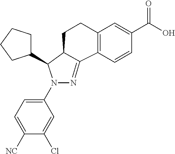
N1(C2=CC=C([NC])C(Cl)=C2)N=C2C(C1C1CCCC1)CCC1=C2C=CC(C(O)=O)=C1
